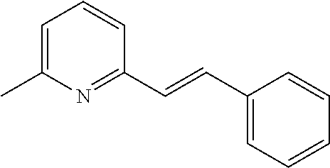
C1=C(C)N=C(C=CC2=CC=CC=C2)C=C1
